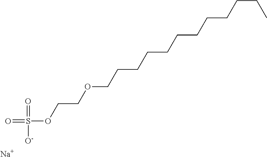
S(OCCOCCCCCCCCCCCC)(=O)(=O)[O-].[Na]
